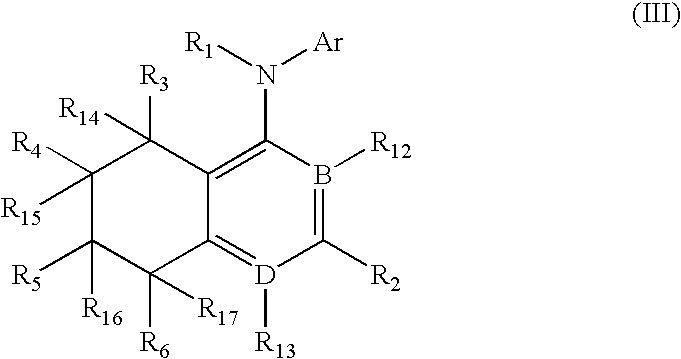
C1([R2])=B([R12])C(N([Ar])[R1])=C2C(=[D]1[R13])C([R6])([R17])C([R5])([R16])C([R15])([R4])C2([R14])[R3]
